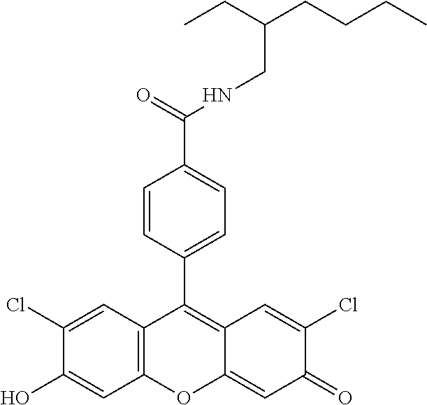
C12=C(C=C(Cl)C(O)=C1)C(C1=CC=C(C(=O)NCC(CCCC)CC)C=C1)=C1C(=CC(=O)C(Cl)=C1)O2
